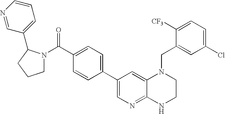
N1(C(C2=CC=C(C3=CN=C4C(=C3)N(CC3=CC(Cl)=CC=C3[CF3])CCN4)C=C2)=O)CCCC1C1=CC=CN=C1
